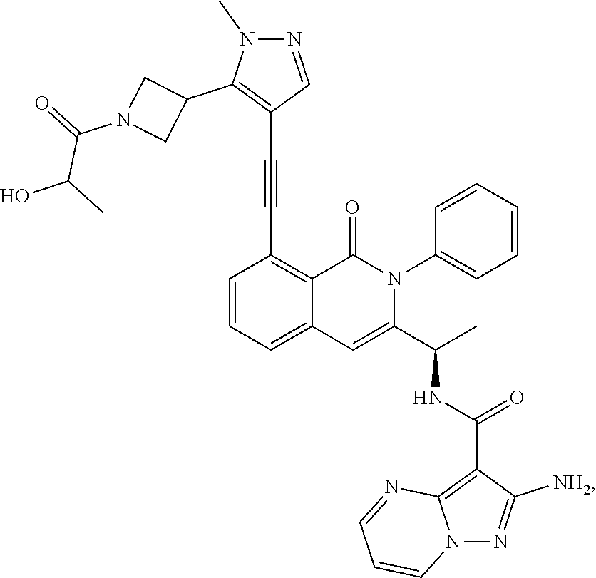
C1=CC=C2C(=C1C#CC1=C(C3CN(C(=O)C(C)O)C3)N(C)N=C1)C(=O)N(C1=CC=CC=C1)C(C(C)NC(C1=C3N(N=C1[NH2])C=CC=N3)=O)=C2
